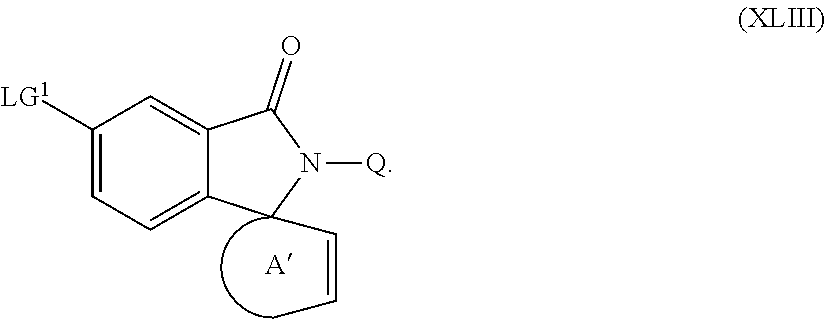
C1([LG1])=CC=C2C(=C1)C(=O)N([Q])C2C=CC
